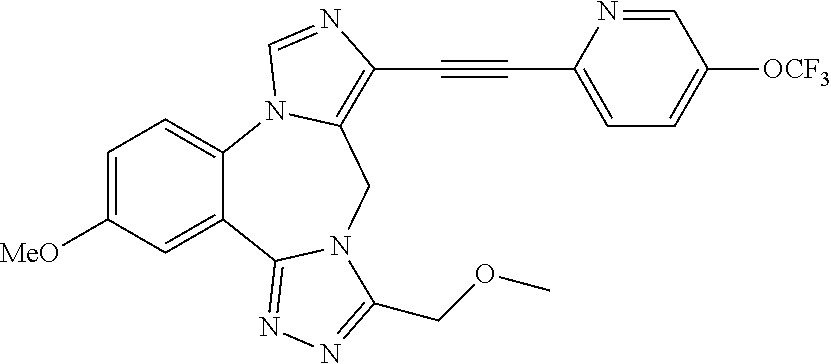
C1=C([MeO])C=C2C(=C1)N1C(=C(C#CC3=CC=C([OCF3])C=N3)N=C1)CN1C2=NN=C1COC
